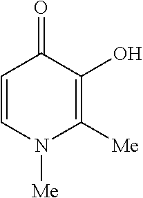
C1=CN([Me])C([Me])=C(O)C1=O
